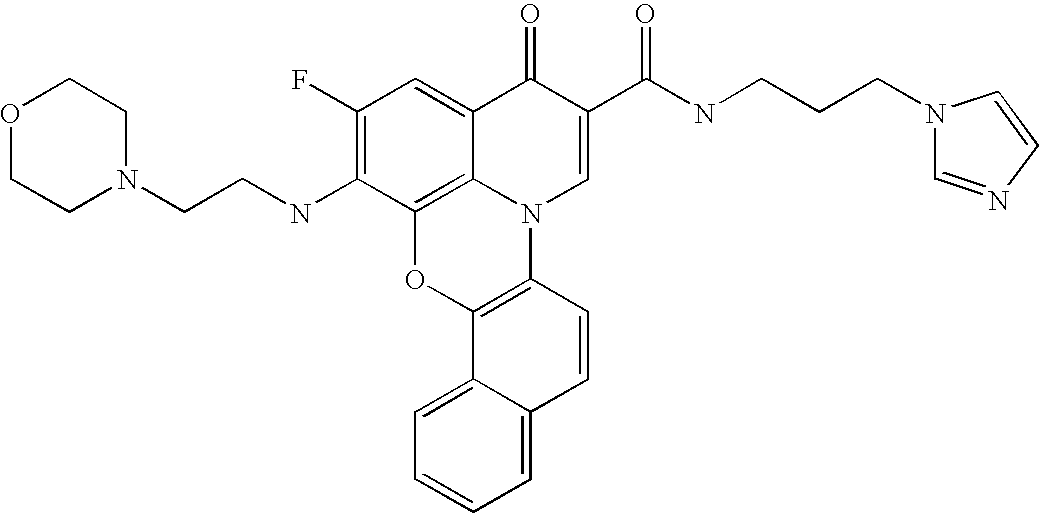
C1(F)=C(NCCN2CCOCC2)C2=C3C(=C1)C(=O)C(C(NCCCN1C=NC=C1)=O)=CN3C1=C(O2)C2=CC=CC=C2C=C1
